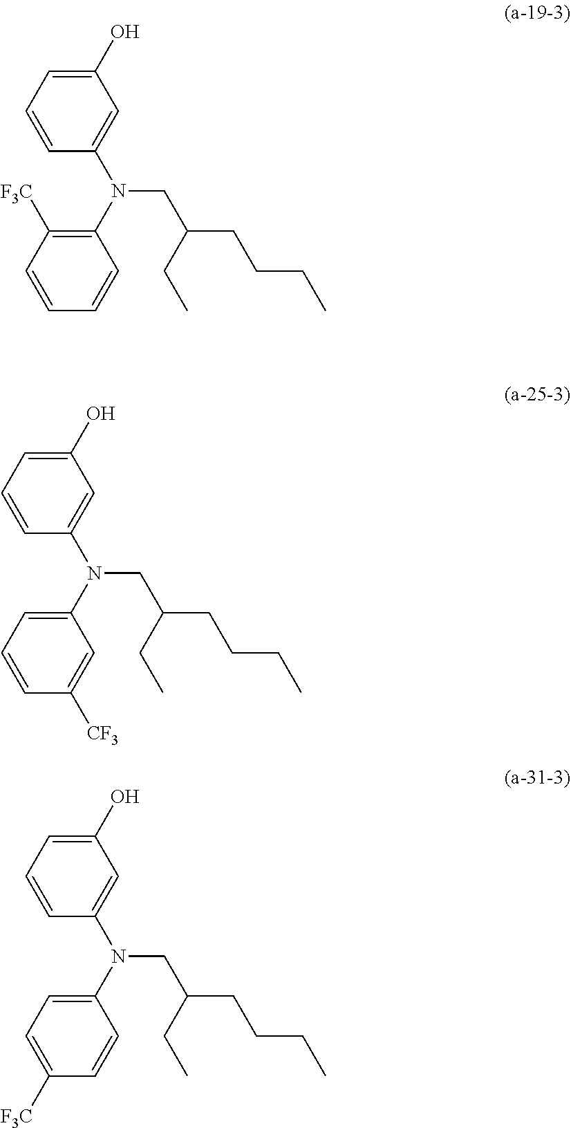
C1=C(O)C=C(N(CC(CCCC)CC)C2=C([F3C])C=CC=C2)C=C1.C1=C(O)C=C(N(CC(CCCC)CC)C2=CC=CC([CF3])=C2)C=C1.C1=C(O)C=C(N(CC(CCCC)CC)C2=CC=C([F3C])C=C2)C=C1
